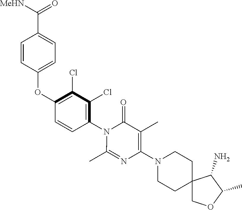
C1=CC(OC2=C(Cl)C(Cl)=C(N3C(C)=NC(N4CCC5(CC4)COC(C)C5N)=C(C)C3=O)C=C2)=CC=C1C([MeHN])=O
